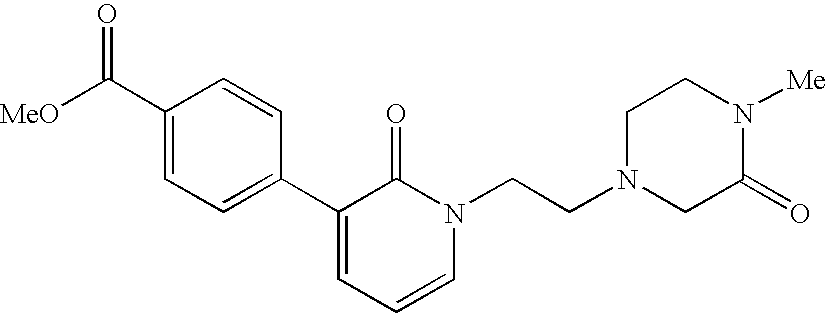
[MeO]C(C1=CC=C(C2=CC=CN(CCN3CC(=O)N([Me])CC3)C2=O)C=C1)=O
